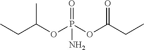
CCC(OP(OC(CC)=O)(=O)N)C
